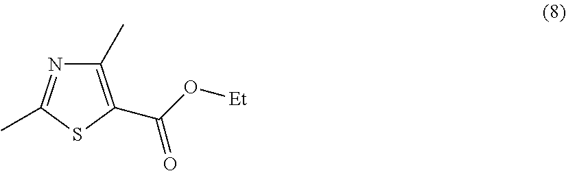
C1(C)=C(C(O[Et])=O)SC(C)=N1
